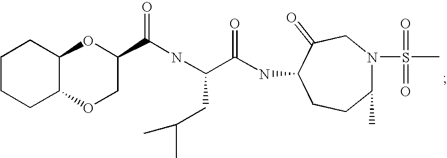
C1CCC2C(C1)OC(C(=O)NC(C(=O)NC1CCC(C)N(S(C)(=O)=O)CC1=O)CC(C)C)CO2
